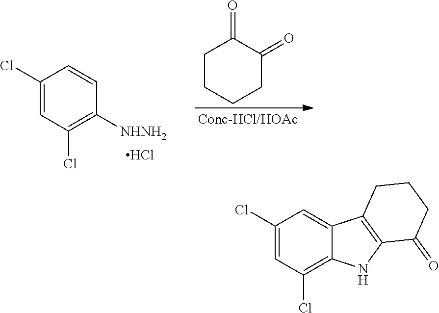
C1(Cl)=CC(Cl)=C([NHNH2])C=C1.Cl.C1CCCC(=O)C1=O.C1(Cl)=CC(Cl)=C2C(=C1)C1=C(N2)C(=O)CCC1
